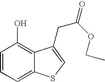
C1=CC=C2C(=C1O)C(CC(OCC)=O)=CS2
